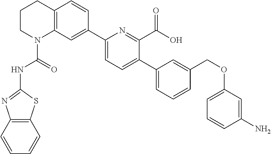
C1CN(C(=O)NC2=NC3=C(S2)C=CC=C3)C2=C(C1)C=CC(C1=CC=C(C3=CC=CC(COC4=CC=CC(N)=C4)=C3)C(C(O)=O)=N1)=C2
